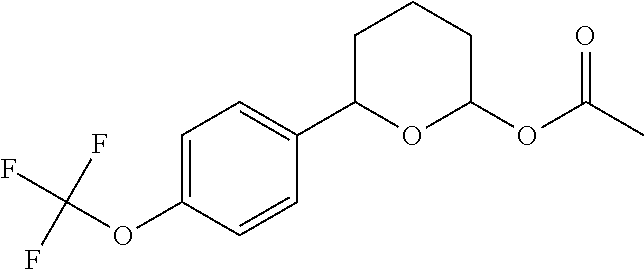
C1=C(OC(F)(F)F)C=CC(C2OC(OC(C)=O)CCC2)=C1
